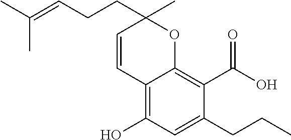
C12=C(O)C=C(CCC)C(C(O)=O)=C1OC(CCC=C(C)C)(C)C=C2
